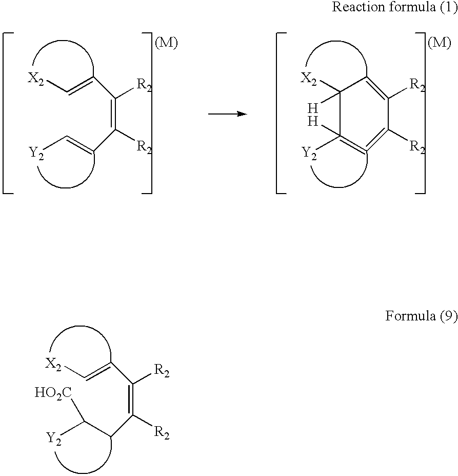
C(C(=C(C=C[X2])[R2])[R2])=C[Y2].C1=C([R2])C([R2])=CC([X2])([H])C=1([Y2])[H].C(C(=C(C=C[X2])[R2])[R2])C([Y2])[HO2C]
